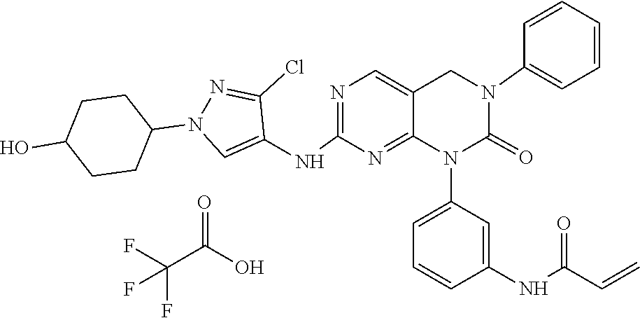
C=CC(NC1=CC(N2C(=O)N(C3=CC=CC=C3)CC3=CN=C(NC4=CN(C5CCC(O)CC5)N=C4Cl)N=C23)=CC=C1)=O.FC(C(O)=O)(F)F
